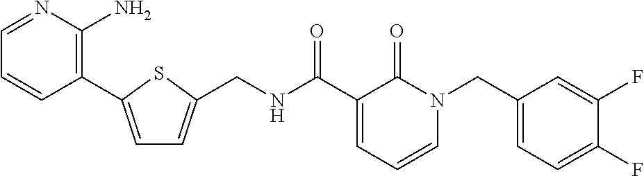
C(NC(C1=CC=CN(CC2=CC=C(F)C(F)=C2)C1=O)=O)C1=CC=C(C2=C(N)N=CC=C2)S1
